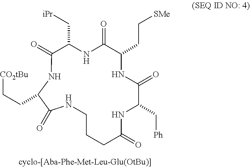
C1CCC(=O)NC(C[Ph])C(=O)NC(CC[SMe])C(=O)NC(C[iPr])C(=O)NC(CC[CO2tBu])C(=O)N1
